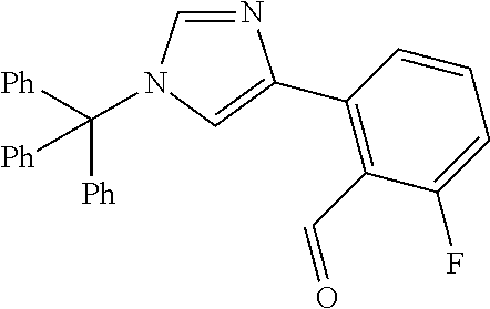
C1=CC(C2=CN(C([Ph])([Ph])[Ph])C=N2)=C(C=O)C(F)=C1
